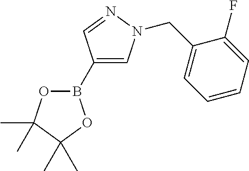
O1B(C2=CN(CC3=CC=CC=C3F)N=C2)OC(C)(C)C1(C)C
